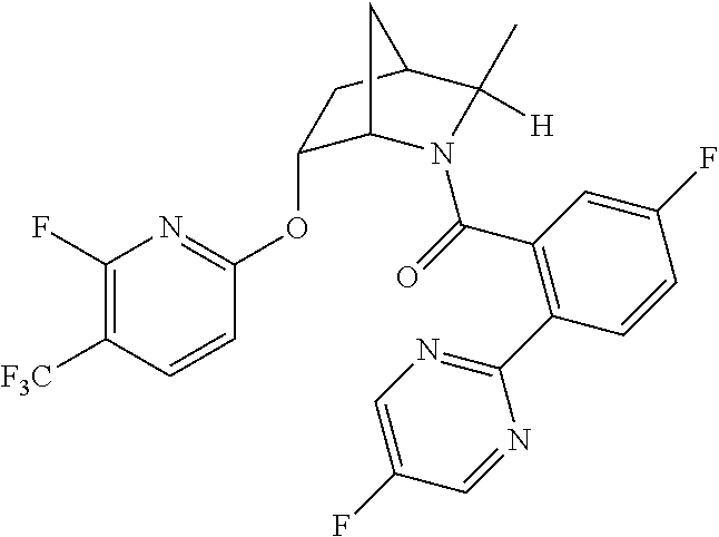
O(C1=NC(F)=C([F3C])C=C1)C1C2N(C(=O)C3=C(C4=NC=C(F)C=N4)C=CC(F)=C3)C([H])(C)C(C1)C2
